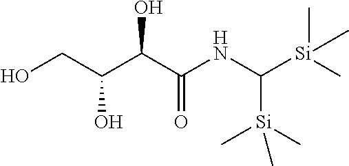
OCC(C(C(=O)NC([Si](C)(C)C)[Si](C)(C)C)O)O
